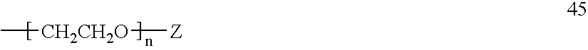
C[CH2CH2O][Z]
